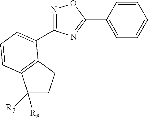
C1([R7])([R8])CCC2=C1C=CC=C2C1=NOC(C2=CC=CC=C2)=N1
